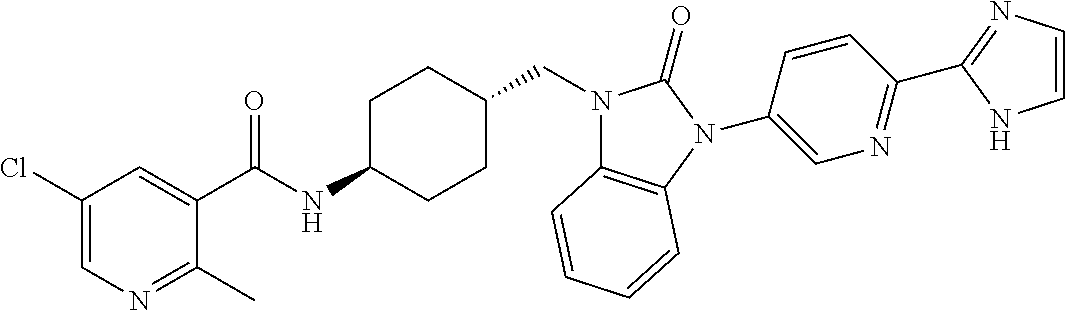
C1(Cl)=CN=C(C)C(C(NC2CCC(CN3C4=C(N(C5=CN=C(C6=NC=CN6)C=C5)C3=O)C=CC=C4)CC2)=O)=C1
